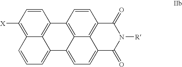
C1=CC([X])=C2C3=C1C1=C4C(=CC=C5C4=C(C=C1)C(=O)N([R])C5=O)C3=CC=C2
